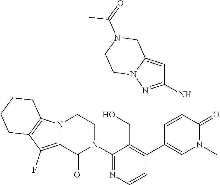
C1(N2CCN3C(=C(F)C4=C3CCCC4)C2=O)=NC=CC(C2=CN(C)C(=O)C(NC3=NN4C(=C3)CN(C(=O)C)CC4)=C2)=C1CO
